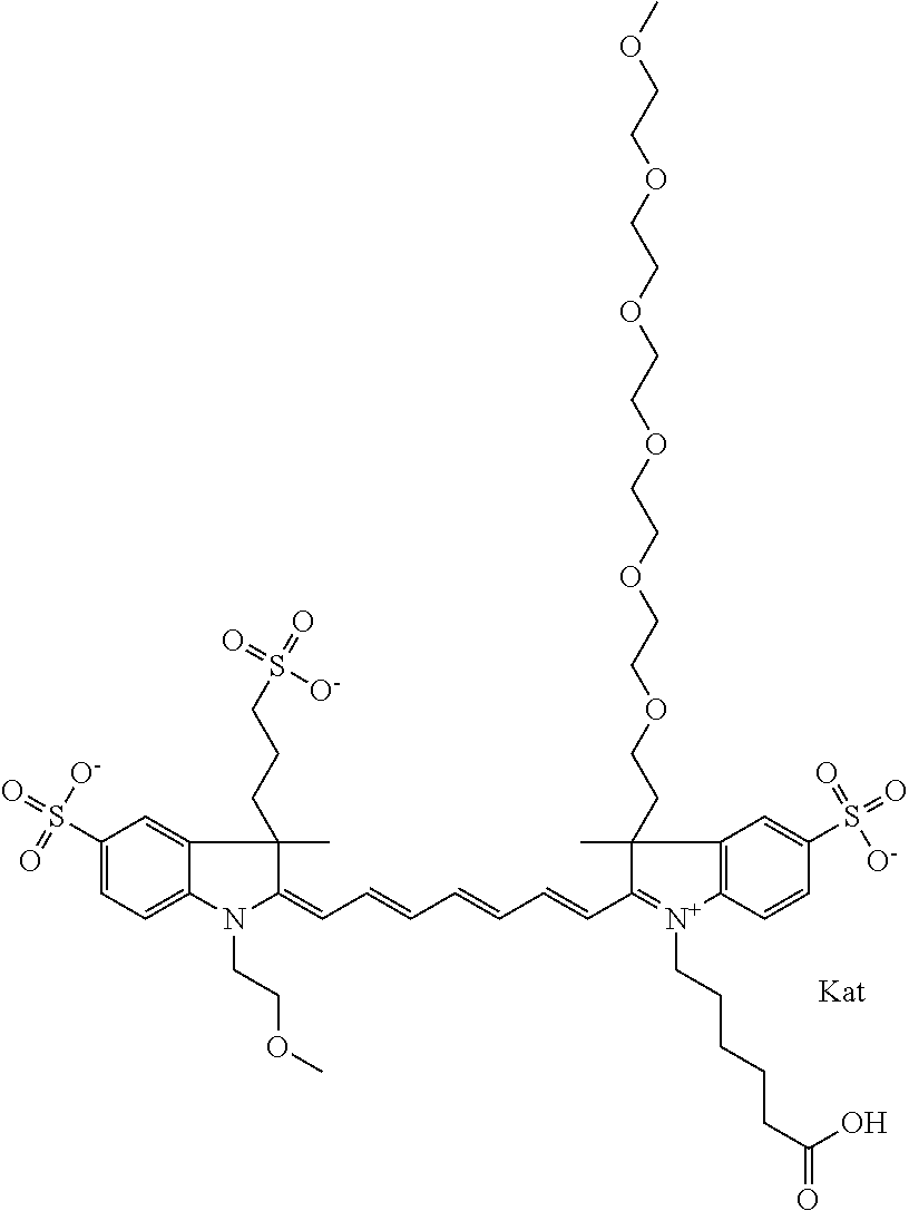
N1(CCOC)C(=CC=CC=CC=CC2=[N+](CCCCCC(=O)O)C3=C(C2(C)CCOCCOCCOCCOCCOCCOC)C=C(S(=O)(=O)[O-])C=C3)C(C)(CCCS(=O)([O-])=O)C2=CC(S(=O)(=O)[O-])=CC=C12
